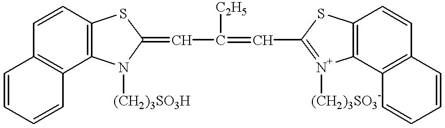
C1=CC2=C(C3=C1C=CC=C3)N([(CH2)3SO3H])C(=CC(=CC1=[N+]([(CH2)3SO3-])C3=C(S1)C=CC1=C3C=CC=C1)[C2H5])S2
